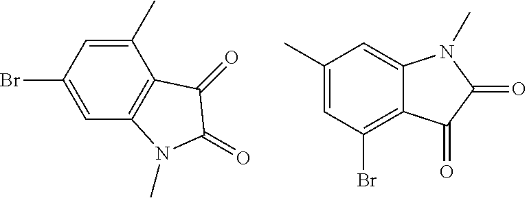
C1=C(Br)C=C(C)C2=C1N(C)C(=O)C2=O.C1(C)=CC(Br)=C2C(=C1)N(C)C(=O)C2=O
